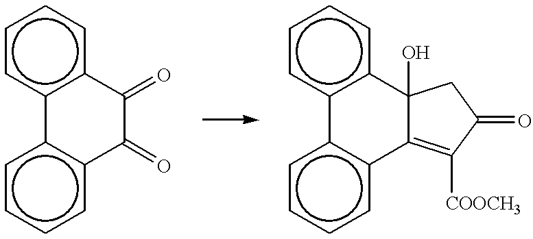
c1cccc2c1-c1c(cccc1)C(=O)C2=O.c1cccc2c1-c1c(cccc1)C1(O)C2=C([COOCH3])C(=O)C1
